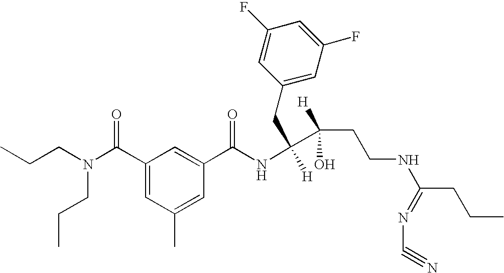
CCCN(C(C1=CC(C)=CC(C(NC([H])(CC2=CC(F)=CC(F)=C2)C(CCNC(CCC)=NC#N)(O)[H])=O)=C1)=O)CCC
